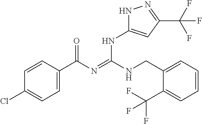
C1=CC(C(N=C(NCC2=CC=CC=C2C(F)(F)F)NC2=CC(C(F)(F)F)=NN2)=O)=CC=C1Cl
